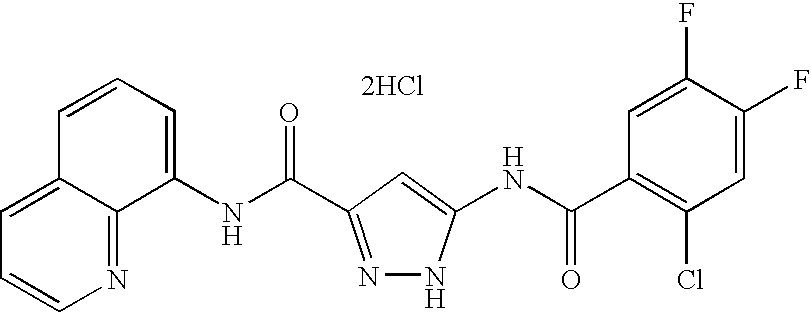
[2HCl].C12=NC=CC=C1C=CC=C2NC(=O)C1=NNC(NC(C2=C(Cl)C=C(F)C(F)=C2)=O)=C1
